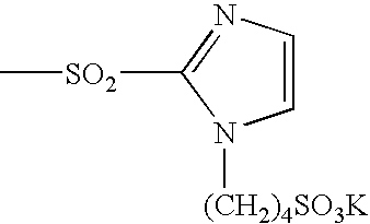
C1=CN=C([SO2]C)N1[(CH2)4SO3K]
